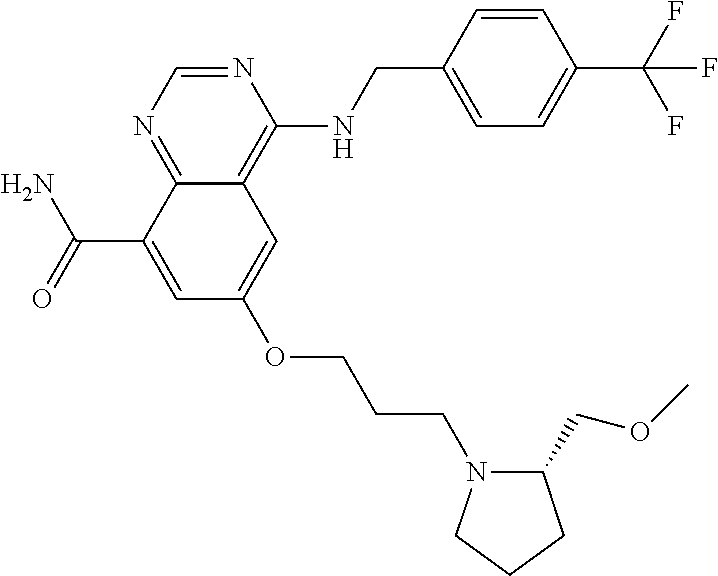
C(C1=CC(OCCCN2C(COC)CCC2)=CC2=C(NCC3=CC=C(C(F)(F)F)C=C3)N=CN=C12)(N)=O
